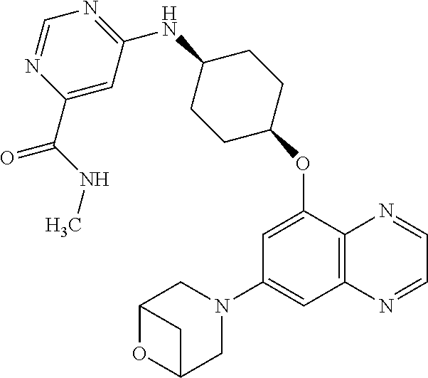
C1(C(=O)NC)=CC(NC2CCC(OC3=CC(N4CC5OC(C4)C5)=CC4=C3N=CC=N4)CC2)=NC=N1
